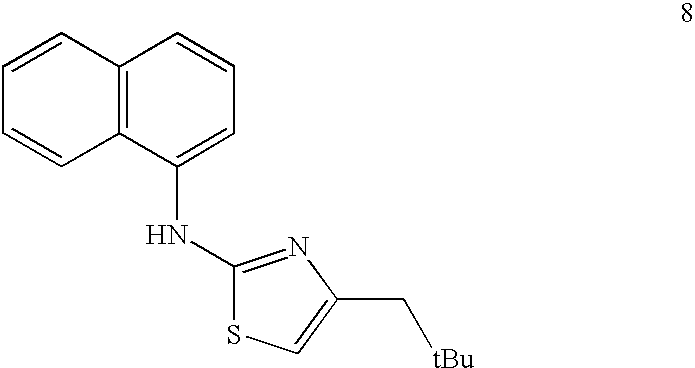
C1=CC2=C(C=C1)C(NC1=NC(C[tBu])=CS1)=CC=C2
